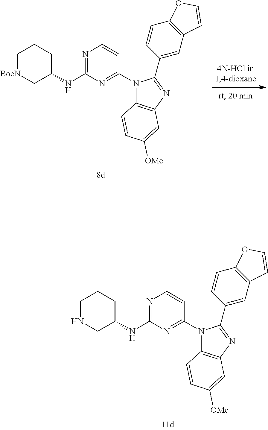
N1(C2=NC(NC3CCC[BocN]C3)=NC=C2)C2=C(N=C1C1=CC3=C(C=C1)OC=C3)C=C([OMe])C=C2.N1(C2=NC(NC3CCCNC3)=NC=C2)C2=C(N=C1C1=CC3=C(C=C1)OC=C3)C=C([OMe])C=C2
